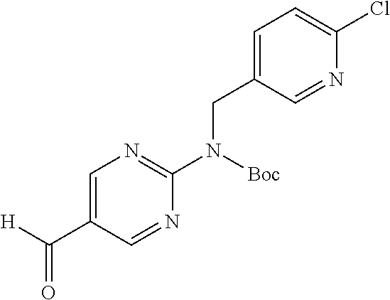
[H]C(C1=CN=C(N(CC2=CC=C(Cl)N=C2)[Boc])N=C1)=O
